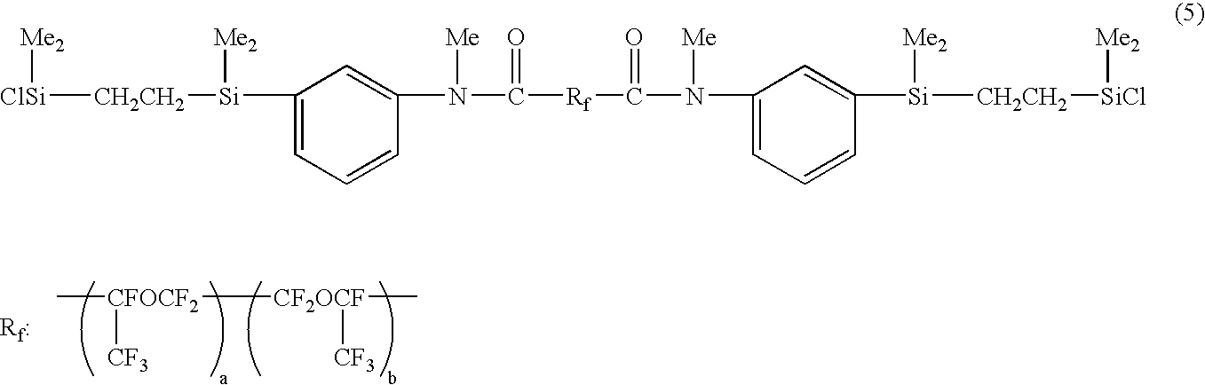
C[CFOCF2]([CF2OCF]([CF3])C)[CF3].[Rf].[ClSi]([CH2CH2][Si]([Me2])C1=CC=CC(N([Me])C([Rf]C(N(C2=CC=CC([Si]([CH2CH2][SiCl][Me2])[Me2])=C2)[Me])=O)=O)=C1)[Me2]
